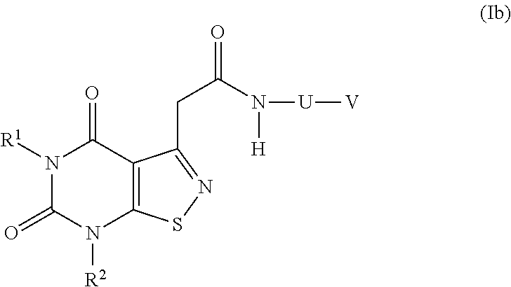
N1([R1])C(=O)N([R2])C2=C(C1=O)C(CC(N([H])[U][V])=O)=NS2
